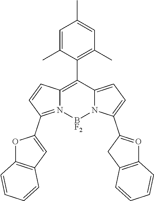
C1=C(C)C(C2=C3N(=C(C4=CC5=C(O4)C=CC=C5)C=C3)[BF2]N3C2=CC=C3C2=OC3=C(C2)C=CC=C3)=C(C)C=C1C
